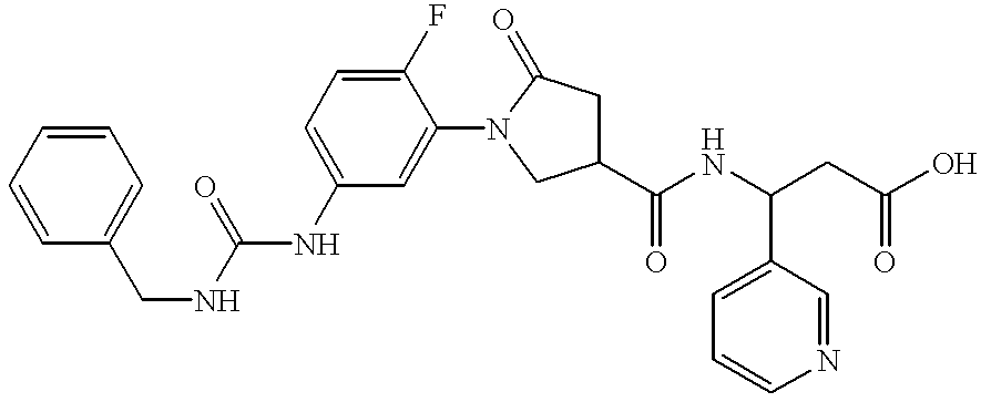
C1(NC(=O)NCC2=CC=CC=C2)=CC=C(F)C(N2CC(C(NC(C3=CC=CN=C3)CC(O)=O)=O)CC2=O)=C1
